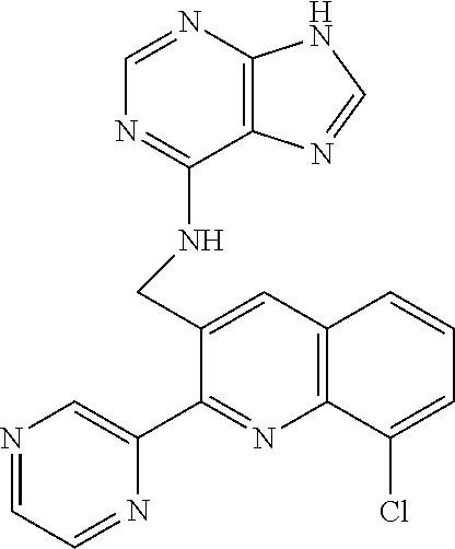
C1=NC2=C(C(NCC3=CC4=C(N=C3C3=CN=CC=N3)C(Cl)=CC=C4)=N1)N=CN2
